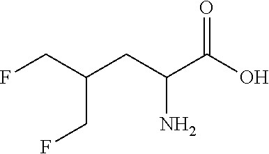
FCC(CF)CC(N)C(=O)O
